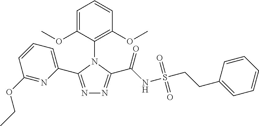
N1=C(C2=CC=CC(OCC)=N2)N(C2=C(OC)C=CC=C2OC)C(C(NS(CCC2=CC=CC=C2)(=O)=O)=O)=N1
